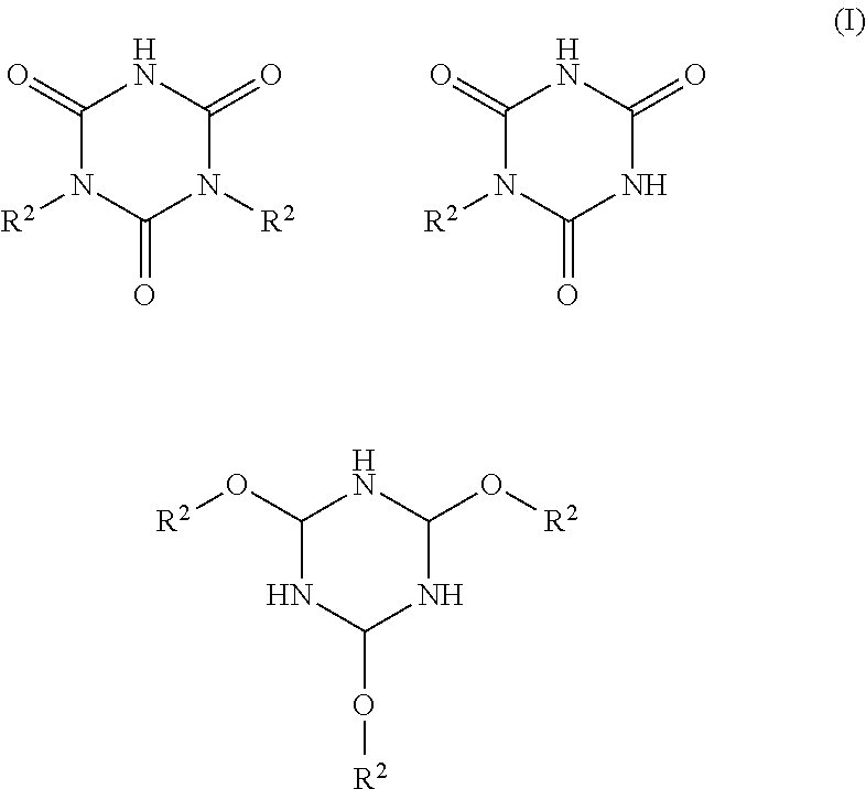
C1(=O)N([R2])C(=O)N([R2])C(=O)N1.C1(=O)N([R2])C(=O)NC(=O)N1.C1(O[R2])NC(O[R2])NC(O[R2])N1
